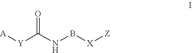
C(NB[X][Z])([Y][A])=O
